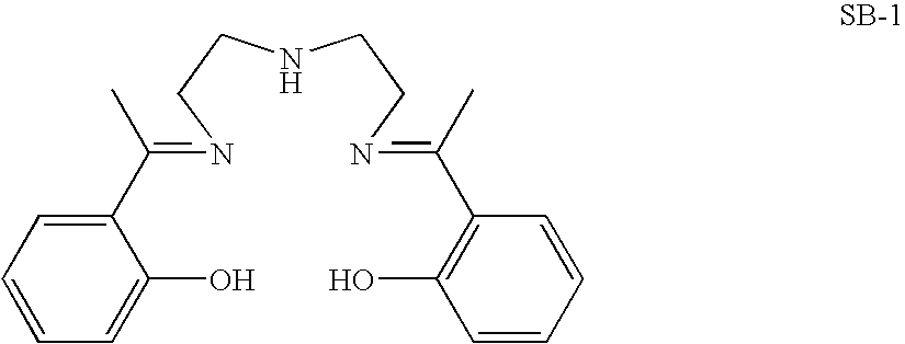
C1(C(=NCCNCCN=C(C2=C(O)C=CC=C2)C)C)=CC=CC=C1O
